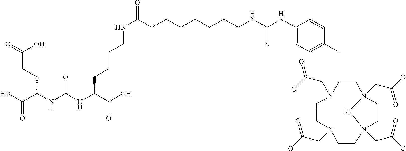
N1(CC(O)=O)CCN(CC(=O)O)C(CC2=CC=C(NC(=S)NCCCCCCCC(NCCCCC(NC(NC(C(O)=O)CCC(=O)O)=O)C(=O)O)=O)C=C2)CN2(CC(O)=O)CCN(CC(O)=O)(CC1)[Lu]2
